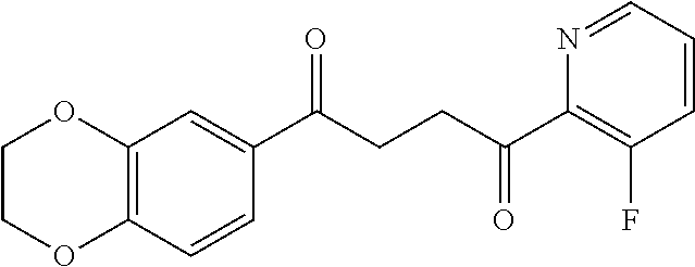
C1(C(CCC(C2=C(F)C=CC=N2)=O)=O)=CC2=C(C=C1)OCCO2
